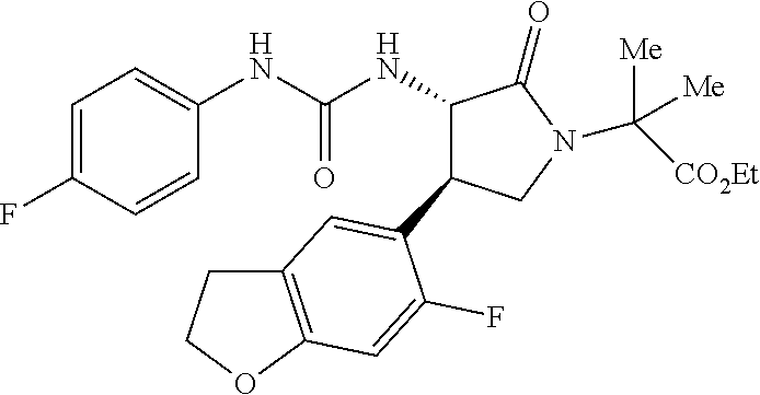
C1=C(F)C=CC(NC(NC2C(=O)N(C([Me])([Me])[CO2Et])CC2C2=CC3=C(OCC3)C=C2F)=O)=C1
